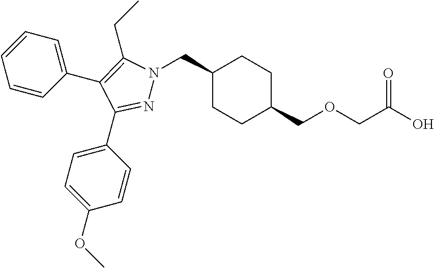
C1(CN2N=C(C3=CC=C(OC)C=C3)C(C3=CC=CC=C3)=C2CC)CCC(COCC(O)=O)CC1
